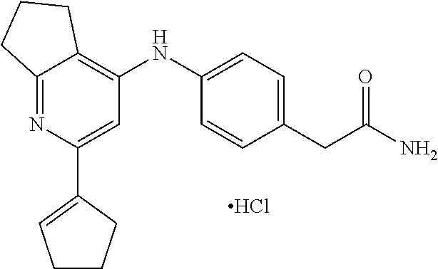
Cl.C12=NC(C3=CCCC3)=CC(NC3=CC=C(CC(N)=O)C=C3)=C1CCC2
